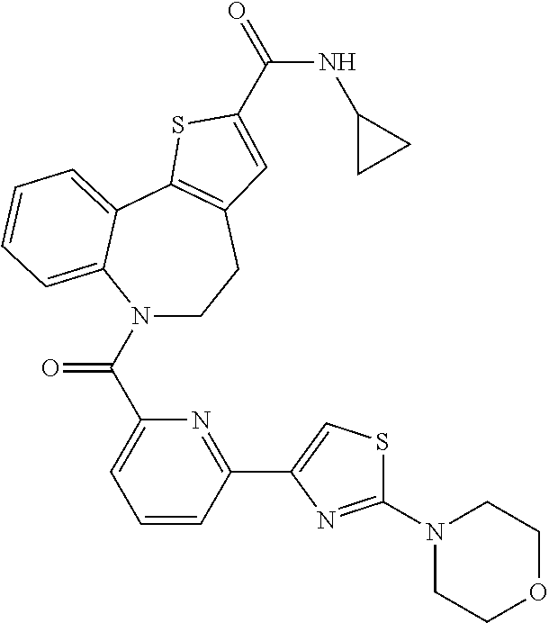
N1(C(=O)C2=CC=CC(C3=CSC(N4CCOCC4)=N3)=N2)CCC2=C(C3=CC=CC=C13)SC(C(NC1CC1)=O)=C2
